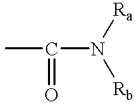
CC(N([Ra])[Rb])=O
